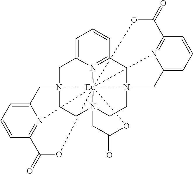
C1=CC=C2N3=C1CN14CCN56CCN7(C2)[Eu]31528(N1=C(C=CC=C1C4)C(=O)O2)(OC(=O)C6)N1=C(C=CC=C1C7)C(=O)O8
